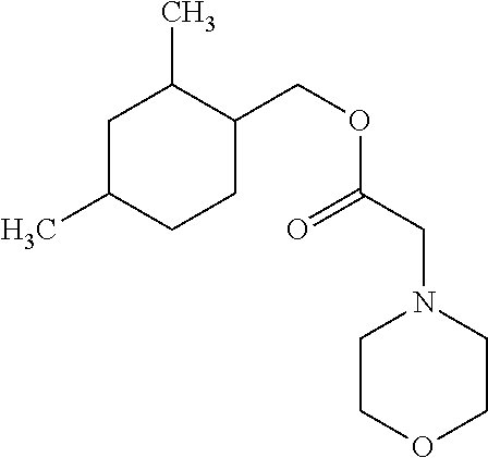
C1C(C)CCC(COC(=O)CN2CCOCC2)C1C
